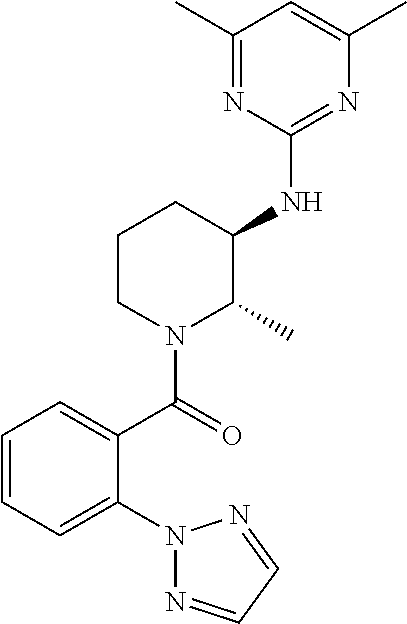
N1(C2=CC=CC=C2C(N2C(C)C(NC3=NC(C)=CC(C)=N3)CCC2)=O)N=CC=N1
